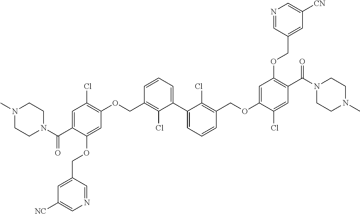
C1=C(C(N2CCN(C)CC2)=O)C(OCC2=CC([NC])=CN=C2)=CC(OCC2=C(Cl)C(C3=CC=CC(COC4=CC(OCC5=CC([CN])=CN=C5)=C(C(=O)N5CCN(C)CC5)C=C4Cl)=C3Cl)=CC=C2)=C1Cl
